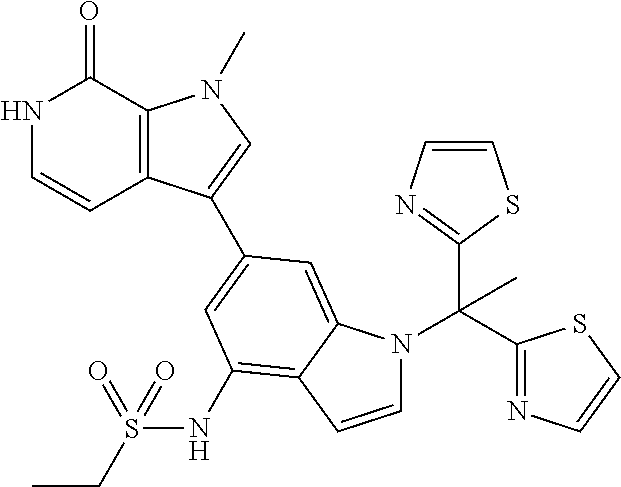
N1C=CC2=C(C1=O)N(C)C=C2C1=CC(NS(CC)(=O)=O)=C2C(=C1)N(C(C1=NC=CS1)(C1=NC=CS1)C)C=C2
